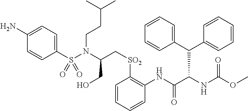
C1(S(N(C(CO)C[SO2]C2=C(NC(C(NC(OC)=O)C(C3=CC=CC=C3)C3=CC=CC=C3)=O)C=CC=C2)CCC(C)C)(=O)=O)=CC=C(N)C=C1
